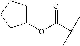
C(C(C)C)(=O)OC1CCCC1
